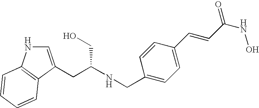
C1=C(CC(NCC2=CC=C(C=CC(NO)=O)C=C2)CO)C2=C(N1)C=CC=C2
